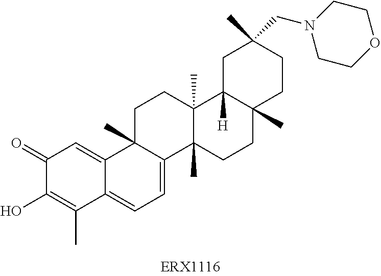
C1(=O)C(O)=C(C)C2=CC=C3C(C)(C2=C1)CCC1(C)C3(C)CCC2(C)C1([H])CC(C)(CN1CCOCC1)CC2
